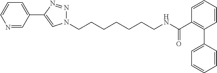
C1(C2=CN(CCCCCCCNC(C3=C(C4=CC=CC=C4)C=CC=C3)=O)N=N2)=CC=CN=C1
